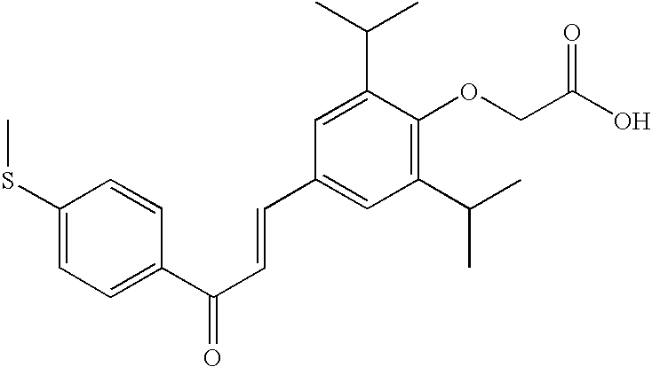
C1(SC)=CC=C(C(C=CC2=CC(C(C)C)=C(OCC(O)=O)C(C(C)C)=C2)=O)C=C1
